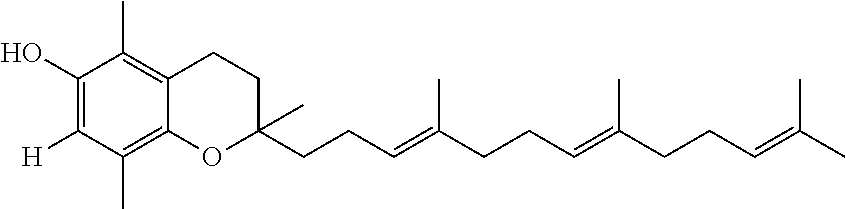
C1(O)=C([H])C(C)=C2C(=C1C)CCC(C)(CCC=C(CCC=C(CCC=C(C)C)C)C)O2
